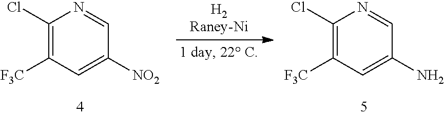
C1(Cl)=C([F3C])C=C([NO2])C=N1.C1(Cl)=C([F3C])C=C(N)C=N1
